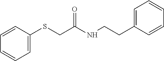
C1=C(SCC(NCCC2=CC=CC=C2)=O)C=CC=C1
